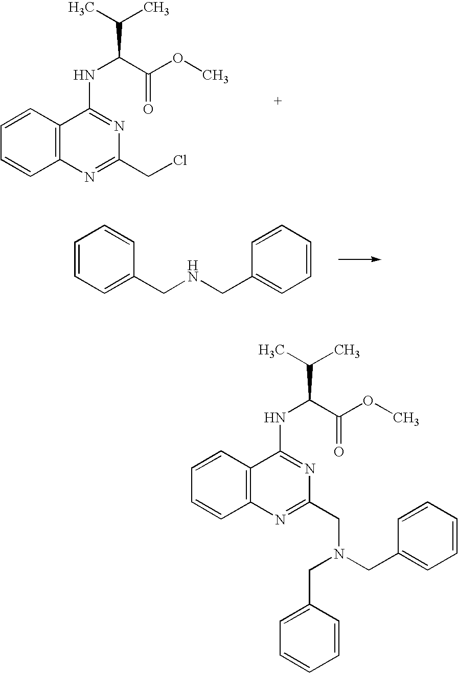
C1=CC2=C(C=C1)C(NC(C(C)C)C(OC)=O)=NC(CCl)=N2.C1=CC=C(CNCC2=CC=CC=C2)C=C1.C1=CC2=C(C=C1)C(NC(C(C)C)C(OC)=O)=NC(CN(CC1=CC=CC=C1)CC1=CC=CC=C1)=N2
